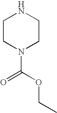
C1CN(C(=O)OCC)CCN1
